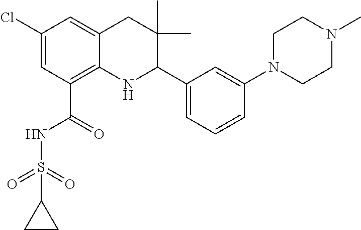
C1(Cl)=CC(C(NS(=O)(=O)C2CC2)=O)=C2C(=C1)CC(C)(C)C(C1=CC=CC(N3CCN(C)CC3)=C1)N2
